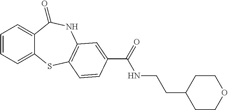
C1=CC=C2C(=C1)C(=O)NC1=C(S2)C=CC(C(=O)NCCC2CCOCC2)=C1
